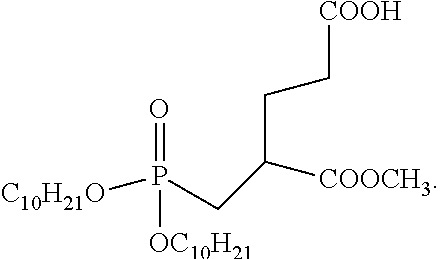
[COOH]CCC([COOCH3])CP(=O)([C10H21O])[OC10H21]
